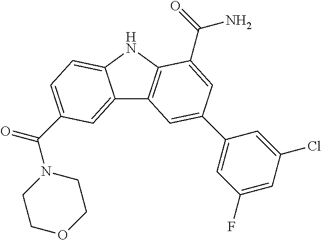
C12=CC(C(=O)N3CCOCC3)=CC=C1NC1=C2C=C(C2=CC(F)=CC(Cl)=C2)C=C1C(N)=O
